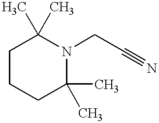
C1CC(C)(C)N(CC#N)C(C)(C)C1
